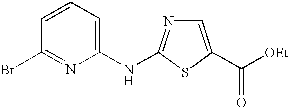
N1=C(NC2=CC=CC(Br)=N2)SC(C(=O)[OEt])=C1
